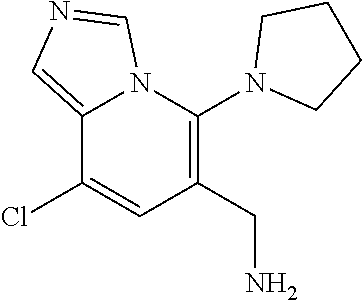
C12=CN=CN1C(N1CCCC1)=C(CN)C=C2Cl
